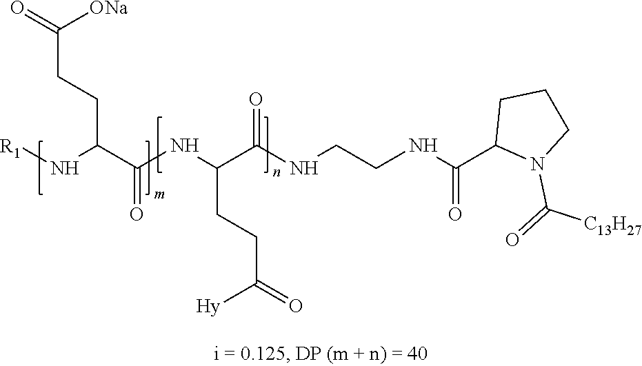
C(CCC(C(NC(C(NCCNC(C1N(C(=O)[C13H27])CCC1)=O)=O)CCC(=O)[Hy])=O)N[R1])(=O)[ONa]
